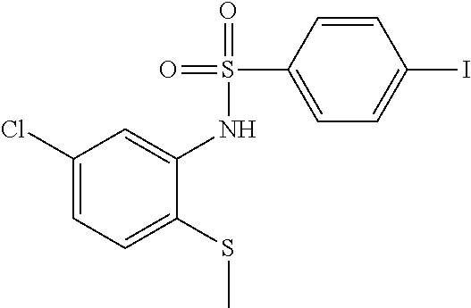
C1(Cl)=CC=C(SC)C(NS(C2=CC=C(I)C=C2)(=O)=O)=C1
